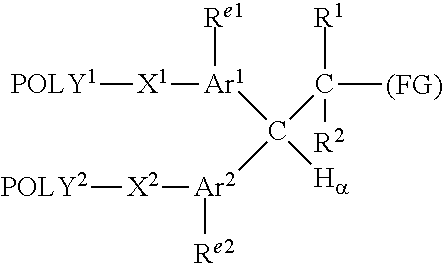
[X1]([POLY1])[Ar1](C([Ar2]([X2][POLY2])[Re2])(C([R2])([R1])[(FG)])[Ha])[Re1]
